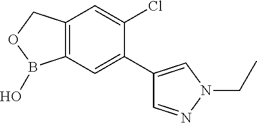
C12=C(COB1O)C=C(Cl)C(C1=CN(CC)N=C1)=C2
